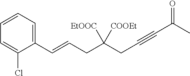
C1=C(Cl)C(C=CCC(CC#CC(C)=O)([EtOOC])[COOEt])=CC=C1
